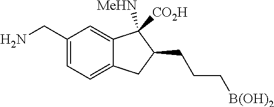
C1(CN)=CC=C2C(=C1)C([MeHN])([CO2H])C(CCC[B(OH)2])C2
